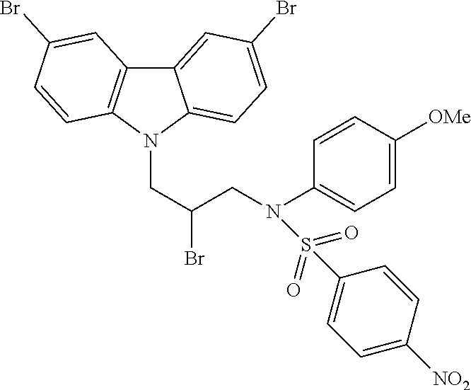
C12=CC(Br)=CC=C1N(CC(Br)CN(C1=CC=C([OMe])C=C1)S(C1=CC=C([NO2])C=C1)(=O)=O)C1=C2C=C(Br)C=C1
